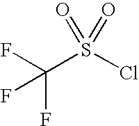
FC(F)(S(Cl)(=O)=O)F
